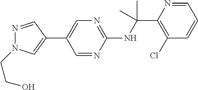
N(C(C1=C(Cl)C=CC=N1)(C)C)C1=NC=C(C2=CN(CCO)N=C2)C=N1
